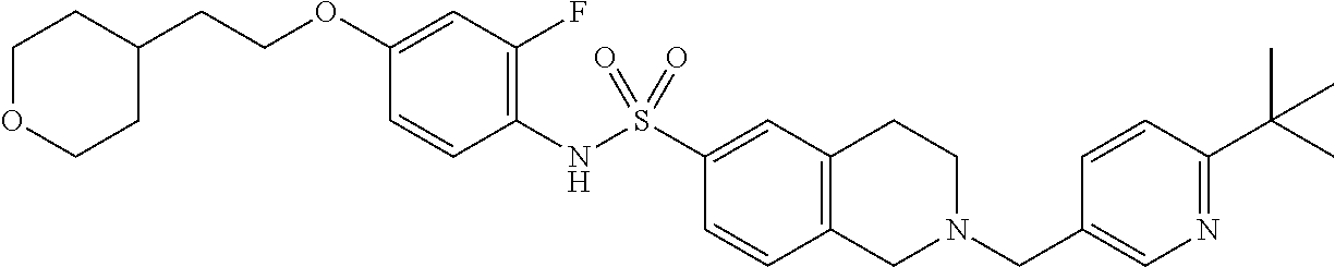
C1(OCCC2CCOCC2)=CC(F)=C(NS(C2=CC3=C(C=C2)CN(CC2=CN=C(C(C)(C)C)C=C2)CC3)(=O)=O)C=C1
